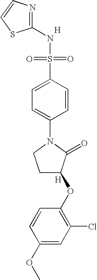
[H].N1=C(NS(=O)(=O)C2=CC=C(N3CCC(OC4=C(Cl)C=C(OC)C=C4)C3=O)C=C2)SC=C1.[H]
